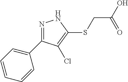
N1=C(C2=CC=CC=C2)C(Cl)=C(SCC(O)=O)N1
